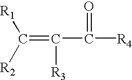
C(=C(C([R4])=O)[R3])([R2])[R1]
